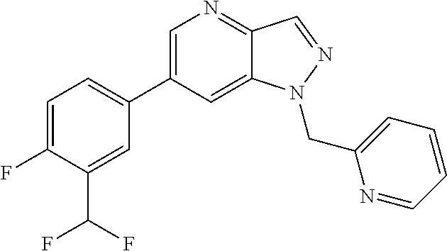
C1=C(C2=CC=C(F)C(C(F)F)=C2)C=C2C(=N1)C=NN2CC1=CC=CC=N1
